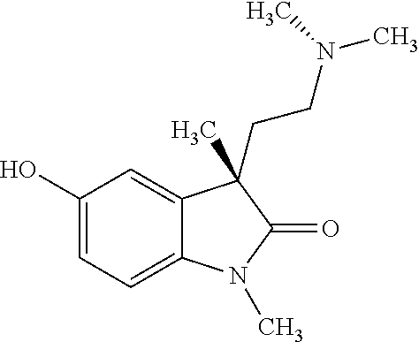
C1(O)=CC=C2C(=C1)C(C)(CCN(C)C)C(=O)N2C
